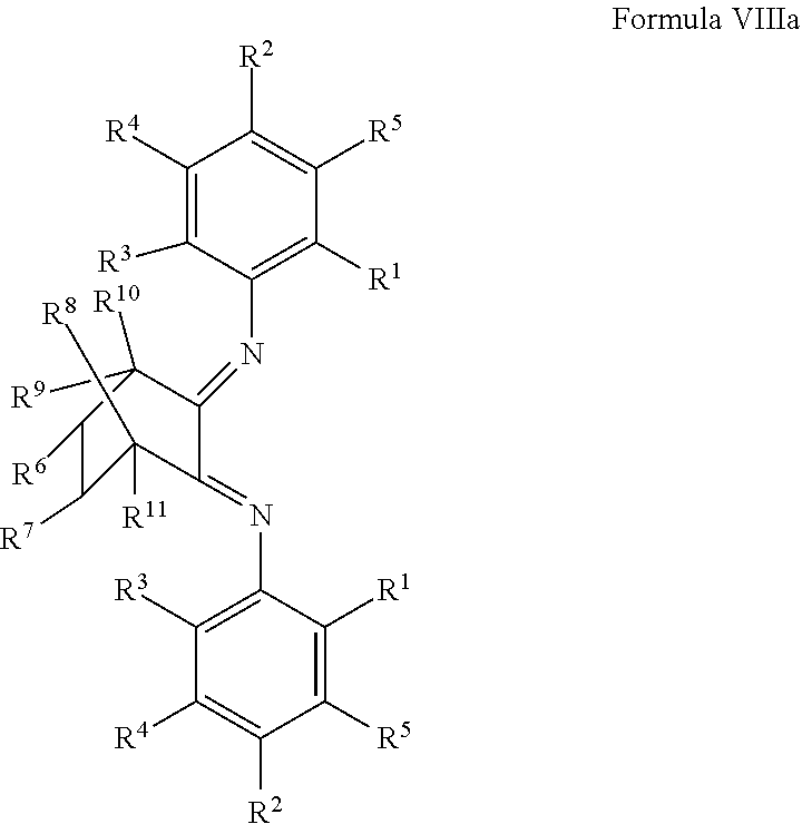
C1([R4])=C([R3])C(N=C2C(=NC3=C([R3])C([R4])=C([R2])C([R5])=C3[R1])C([R11])([R8])C([R7])C([R6])C2([R10])[R9])=C([R1])C([R5])=C1[R2]
